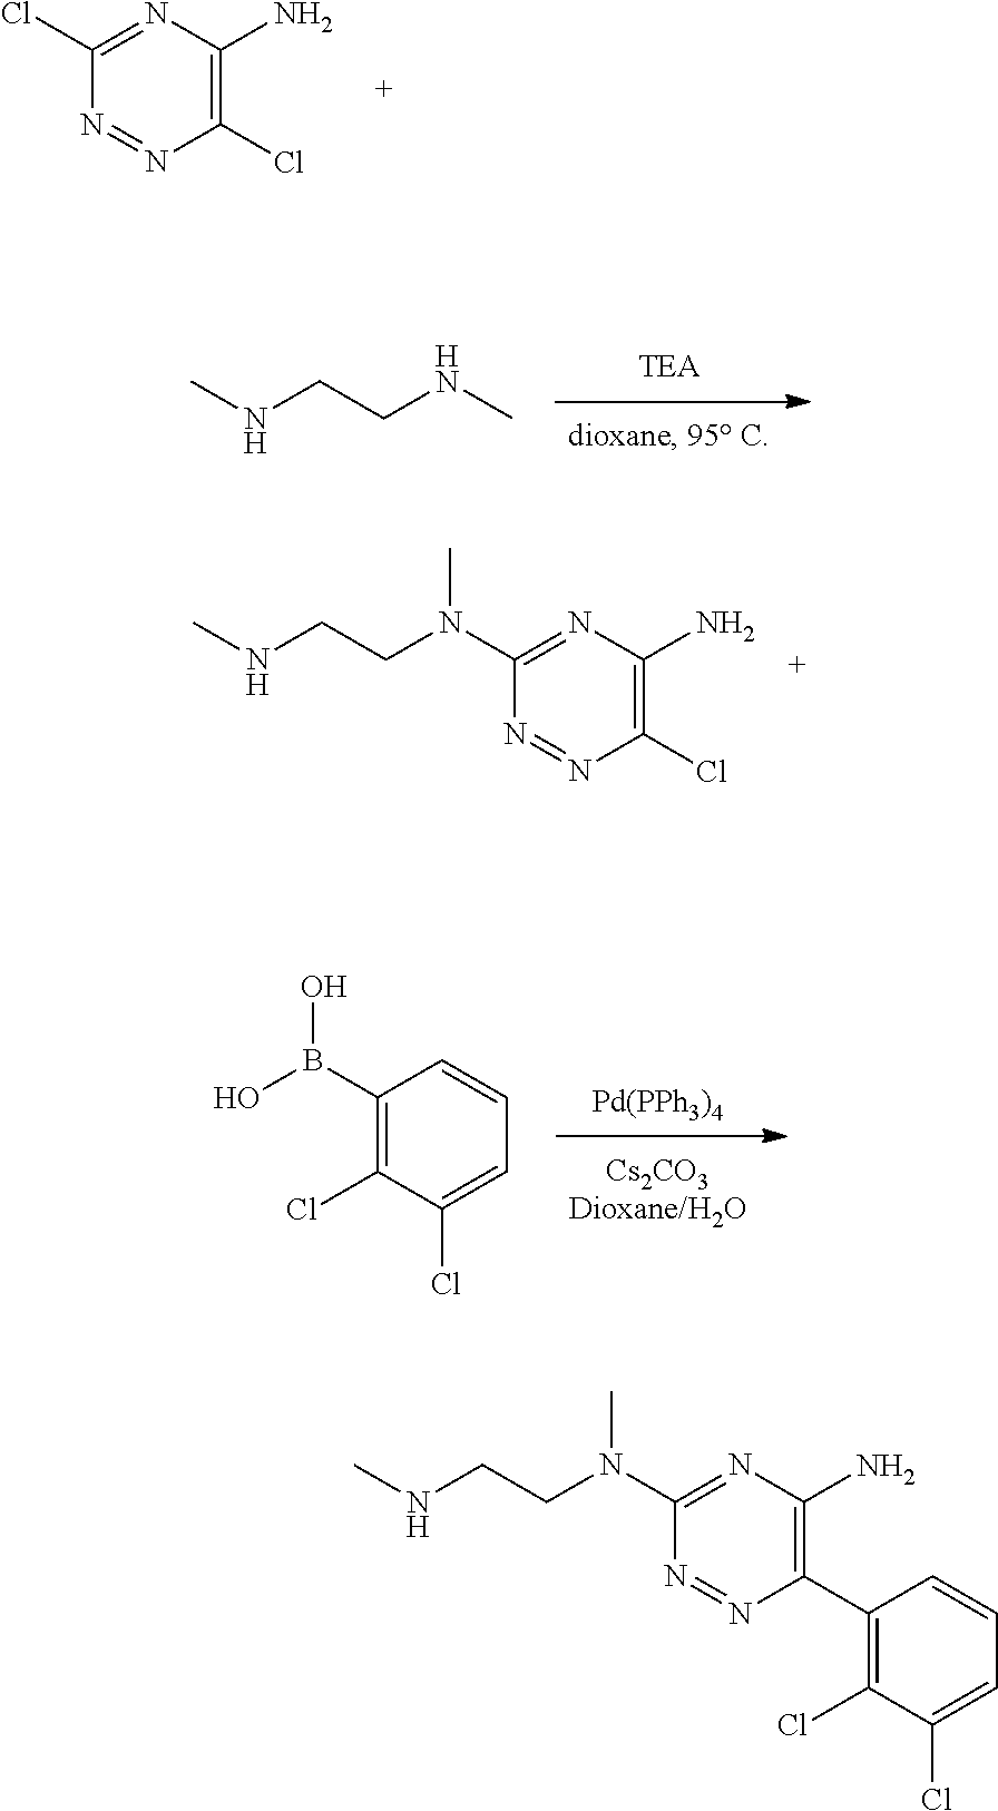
[Pd(PPh3)4].C1(B(O)O)=C(Cl)C(Cl)=CC=C1.N1=NC(Cl)=C(N)N=C1N(CCNC)C.C1(C2=C(N)N=C(N(CCNC)C)N=N2)=C(Cl)C(Cl)=CC=C1.N1=NC(Cl)=C(N)N=C1Cl.N(CCNC)C
